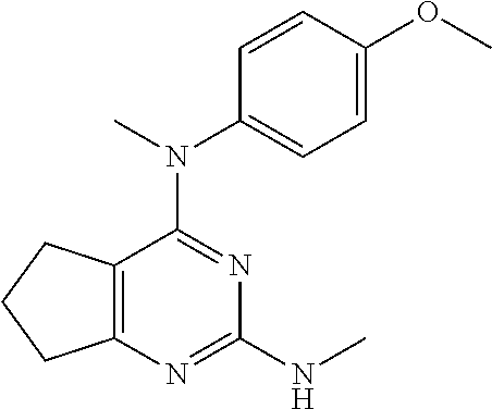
C12=C(C(N(C)C3=CC=C(OC)C=C3)=NC(NC)=N1)CCC2
